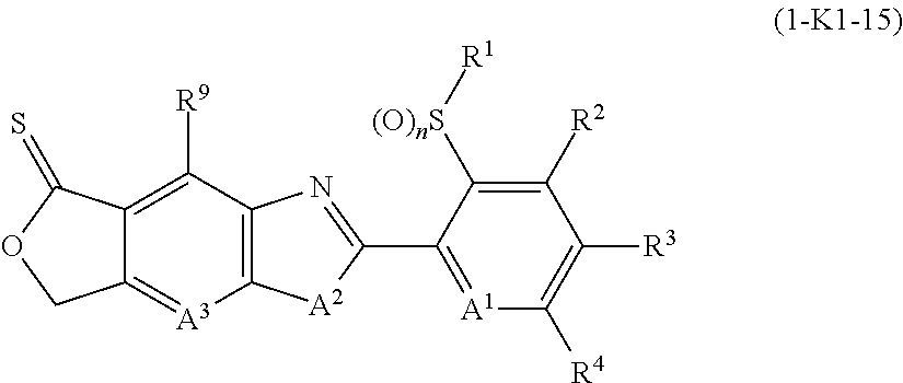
C12=C(C([R9])=C3C(=[A3]1)COC3=S)N=C(C1=[A1]C([R4])=C([R3])C([R2])=C1[(O)nS][R1])[A2]2
